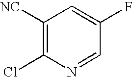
C1=C(F)C=NC(Cl)=C1[NC]
